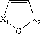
C1=C[X1][G][X2]1
